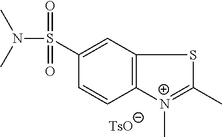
C12=C(C=C(S(N(C)C)(=O)=O)C=C1)SC(C)=[N+]2C
